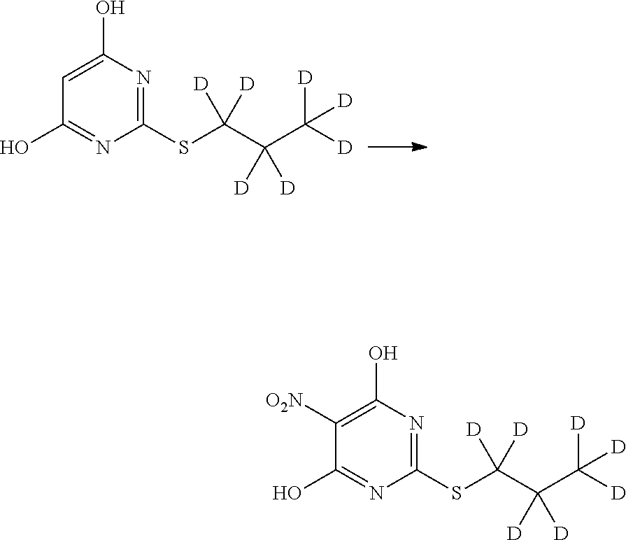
C1=C(O)N=C(SC(C(C([D])([D])[D])([D])[D])([D])[D])N=C1O.C1([O2N])=C(O)N=C(SC(C(C([D])([D])[D])([D])[D])([D])[D])N=C1O
